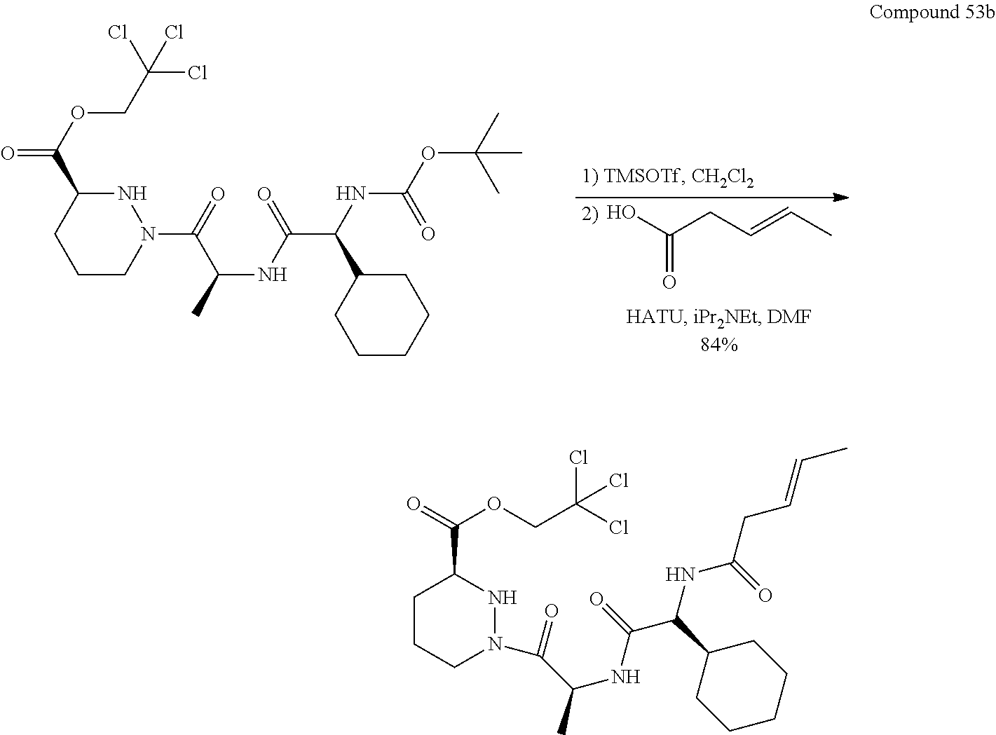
C(=O)(O)CC=CC.N1C(C(OCC(Cl)(Cl)Cl)=O)CCCN1C(=O)C(C)NC(C(NC(OC(C)(C)C)=O)C1CCCCC1)=O.C1CCCC(C(NC(CC=CC)=O)C(=O)NC(C)C(=O)N2CCCC(C(OCC(Cl)(Cl)Cl)=O)N2)C1
